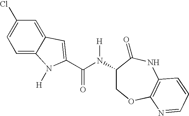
C1=C2C(=CC(Cl)=C1)C=C(C(N([H])C1COC3=C(NC1=O)C=CC=N3)=O)N2[H]
